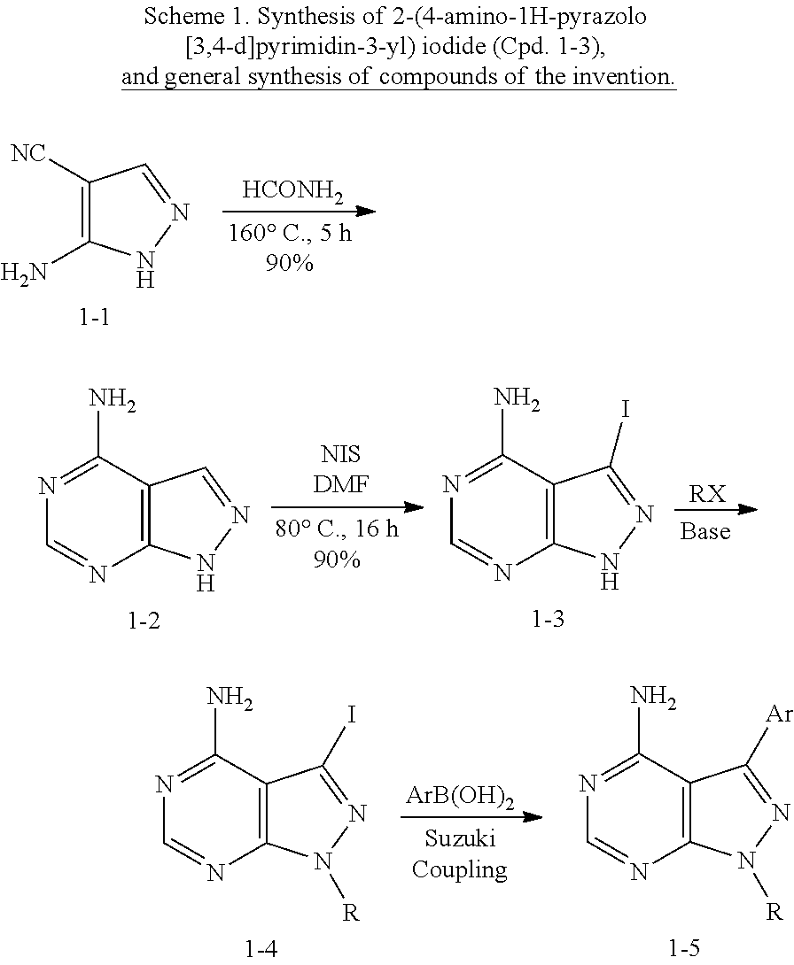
C1([NC])=C(N)NN=C1.[HCONH2].C12=C(C(N)=NC=N1)C=NN2.C12=C(C(N)=NC=N1)C(I)=NN2.[RX].C12=C(C(N)=NC=N1)C(I)=NN2[R].[ArB(OH)2].C12=C(C(N)=NC=N1)C([Ar])=NN2[R]
